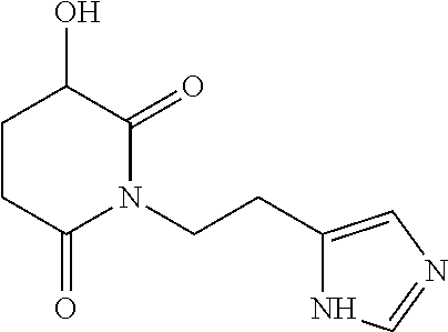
C1(CCN2C(=O)C(O)CCC2=O)=CN=CN1
